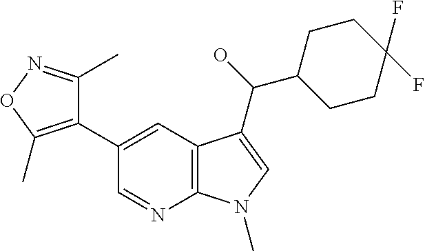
C12=C(C=C(C3=C(C)ON=C3C)C=N1)C(C(C1CCC(F)(F)CC1)O)=CN2C
